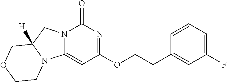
N12C(=CC(OCCC3=CC(F)=CC=C3)=NC1=O)N1C([H])(C2)COCC1
